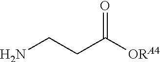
C(C([ORA4])=O)CN
